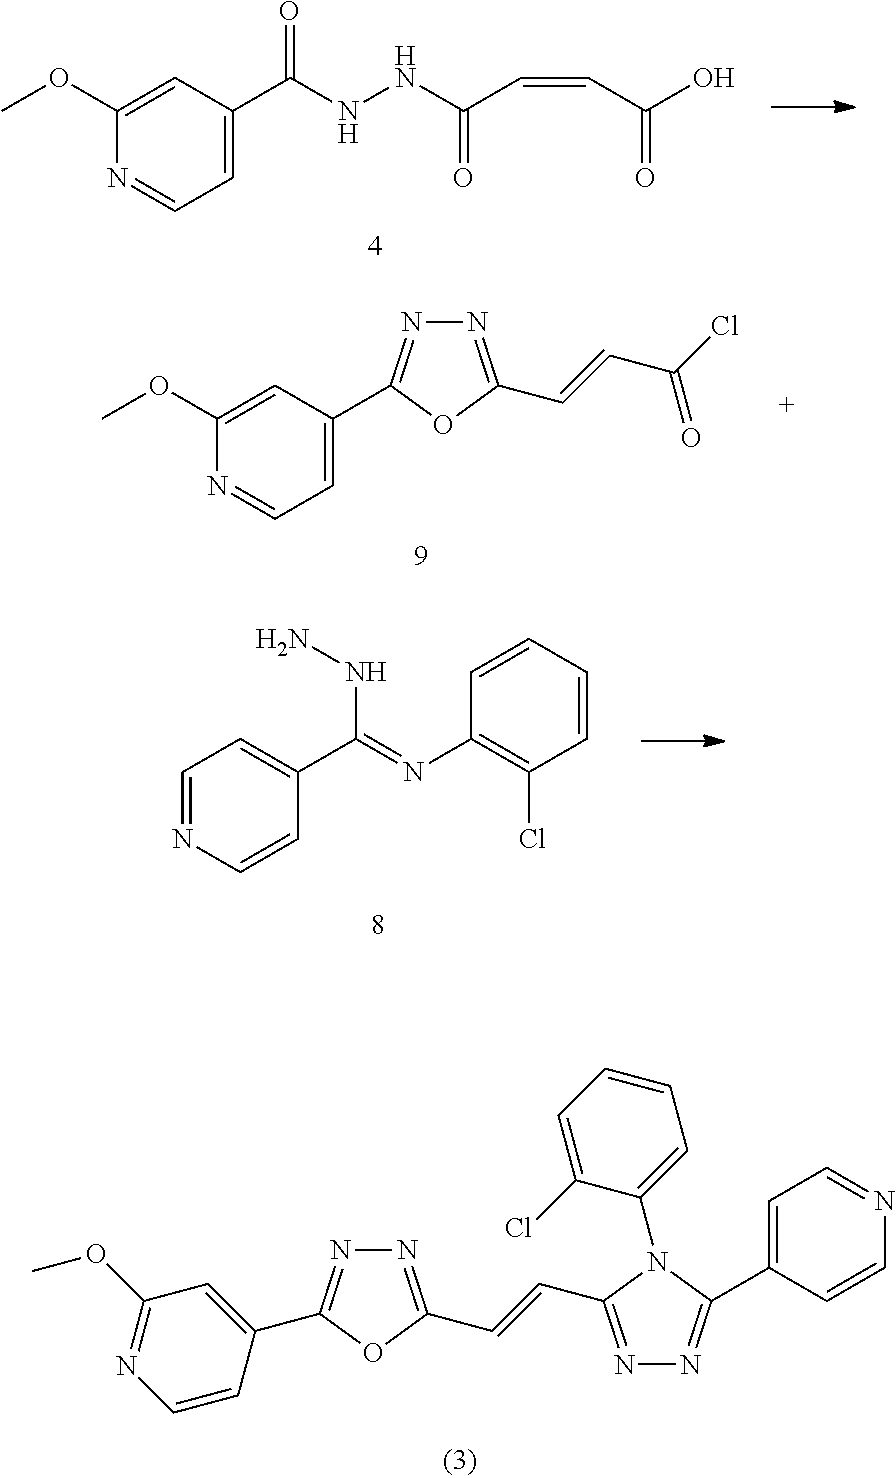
C1(OC)=CC(C(NNC(C=CC(O)=O)=O)=O)=CC=N1.C1(OC)=CC(C2=NN=C(C=CC(Cl)=O)O2)=CC=N1.C1=NC=CC(C(=NC2=C(Cl)C=CC=C2)NN)=C1.N1=C(C=CC2=NN=C(C3=CC=NC=C3)N2C2=CC=CC=C2Cl)OC(C2=CC(OC)=NC=C2)=N1
